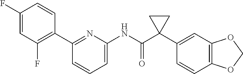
C1(C2=C(F)C=C(F)C=C2)=NC(NC(C2(C3=CC4=C(C=C3)OCO4)CC2)=O)=CC=C1
